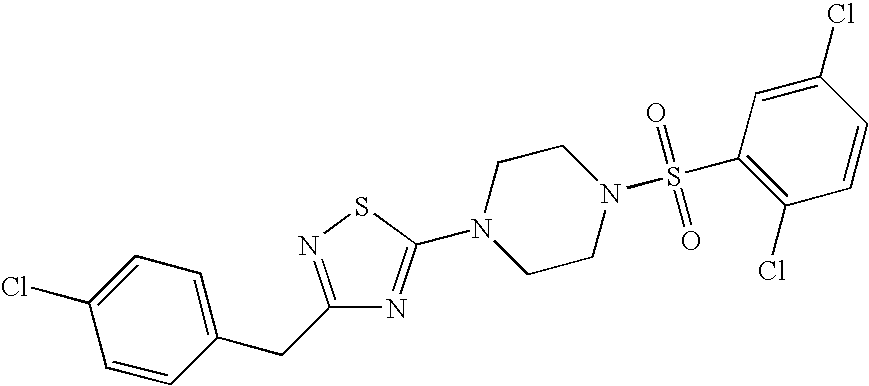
C1=CC(CC2=NSC(N3CCN(S(C4=C(Cl)C=CC(Cl)=C4)(=O)=O)CC3)=N2)=CC=C1Cl
